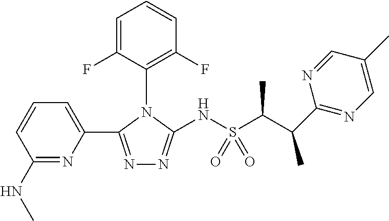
N1=C(C2=CC=CC(NC)=N2)N(C2=C(F)C=CC=C2F)C(NS(C(C(C2=NC=C(C)C=N2)C)C)(=O)=O)=N1
